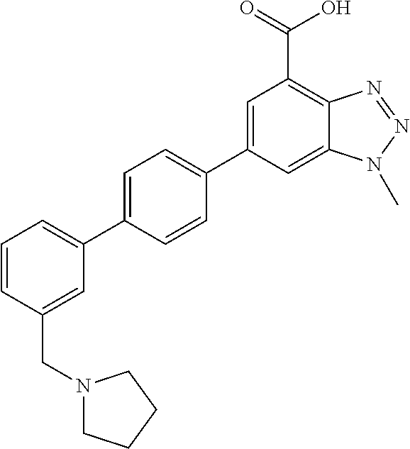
C12=CC(C3=CC=C(C4=CC=CC(CN5CCCC5)=C4)C=C3)=CC(C(=O)O)=C1N=NN2C
